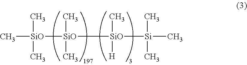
C[SiO](C)(C)[SiO](C)(C)[SiO](C)([H])[Si](C)(C)C
